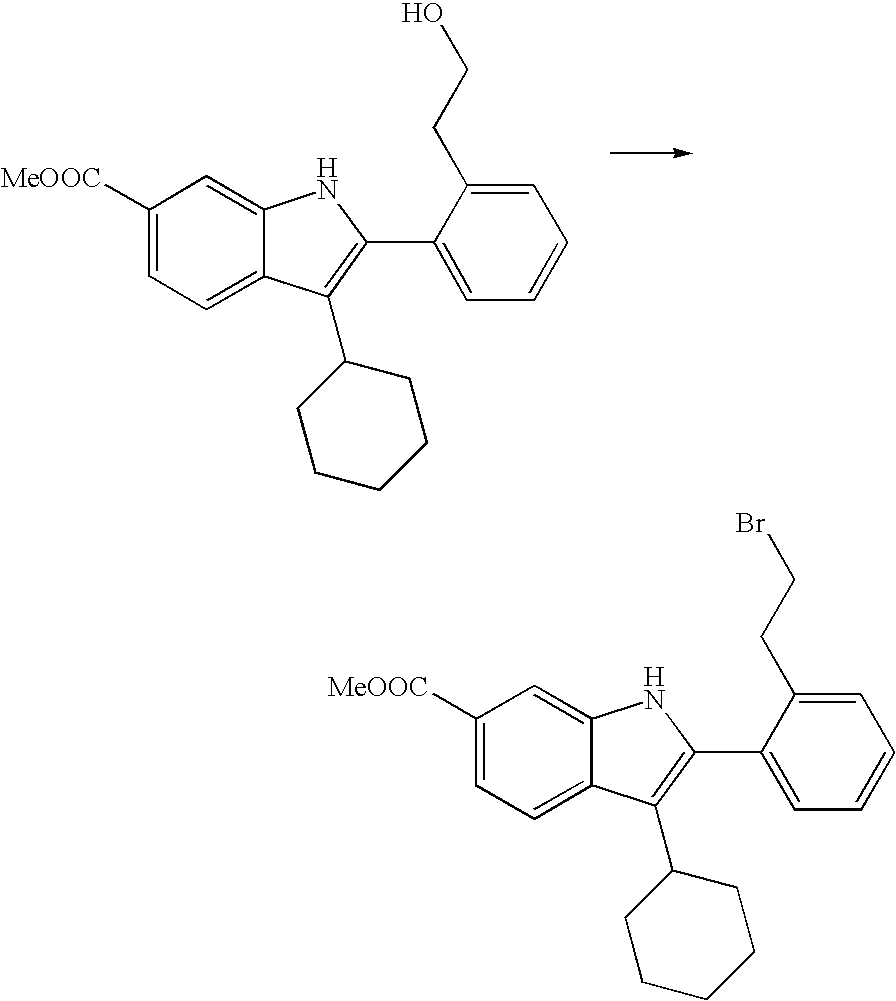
C1([MeOOC])=CC=C2C(=C1)NC(C1=CC=CC=C1CCO)=C2C1CCCCC1.C1([MeOOC])=CC=C2C(=C1)NC(C1=CC=CC=C1CCBr)=C2C1CCCCC1
